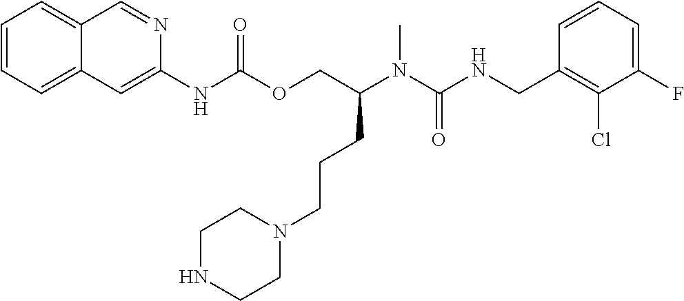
C1=CC(CNC(N(C)C(COC(NC2=CC3=CC=CC=C3C=N2)=O)CCCN2CCNCC2)=O)=C(Cl)C(F)=C1
